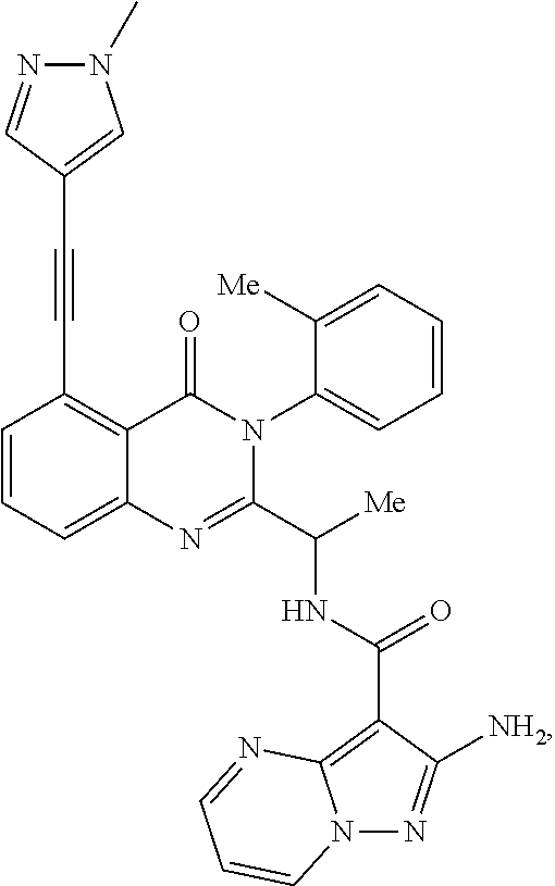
C1=CC=C2C(=C1C#CC1=CN(C)N=C1)C(=O)N(C1=CC=CC=C1[Me])C(C([Me])NC(=O)C1=C3N(N=C1[NH2])C=CC=N3)=N2
